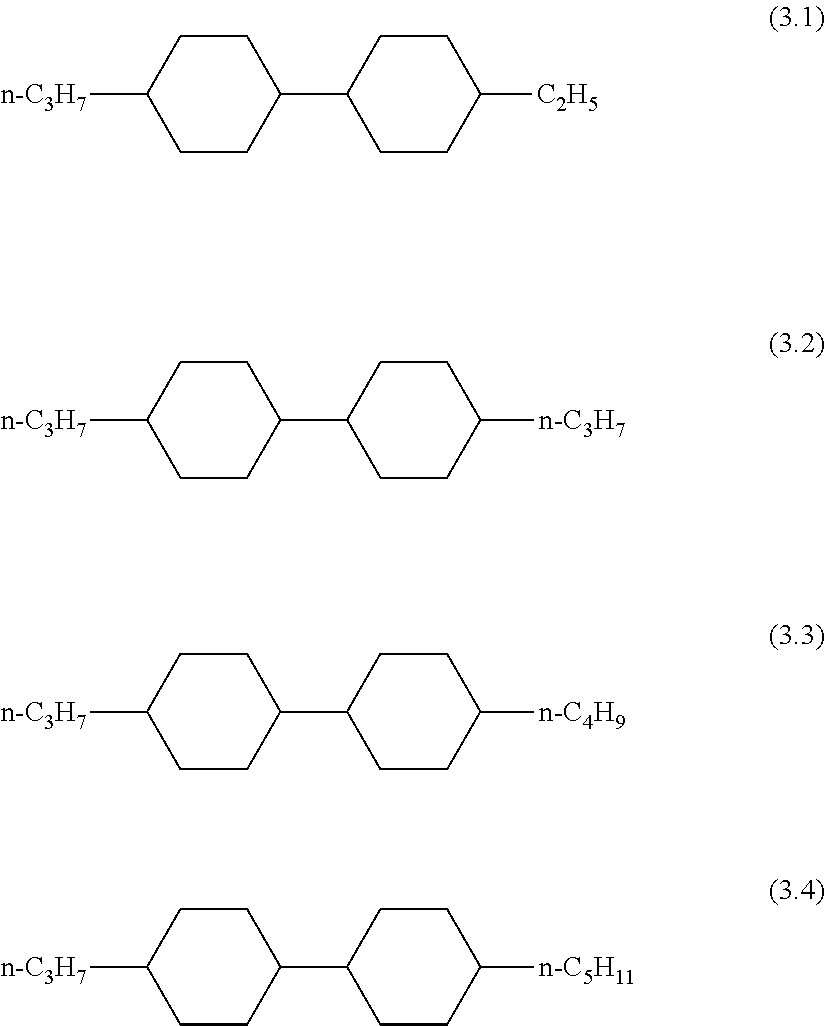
C1CC([n-C3H7])CCC1C1CCC([C2H5])CC1.C1CC([n-C3H7])CCC1C1CCC([n-C3H7])CC1.C1CC([n-C3H7])CCC1C1CCC([n-C4H9])CC1.C1CC([n-C3H7])CCC1C1CCC([n-C5H11])CC1
